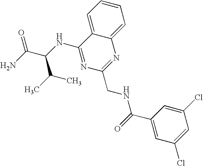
C1=C2C(=CC=C1)N=C(CNC(C1=CC(Cl)=CC(Cl)=C1)=O)N=C2NC(C(N)=O)C(C)C
